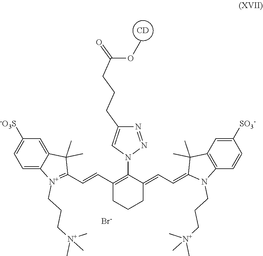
[CD].C(C=C1N(CCC[N+](C)(C)C)C2=C(C1(C)C)C=C([SO3-])C=C2)=C1CCCC(C=CC2=[N+](CCC[N+](C)(C)C)C3=CC=C([-O3S])C=C3C2(C)C)=C1N1N=NC(CCCC(=O)OC)=C1.[Br-]
